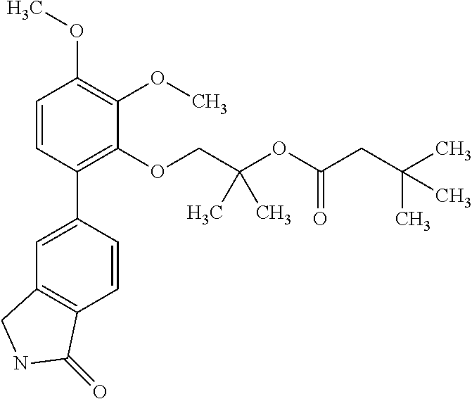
C1=CC(C2=CC3=C(C=C2)C(=O)NC3)=C(OCC(OC(CC(C)(C)C)=O)(C)C)C(OC)=C1OC
